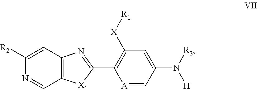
C1([R2])=CC2=C(C=N1)[X1]C(C1=C([X][R1])C=C(N([R3])[H])C=[A]1)=N2
